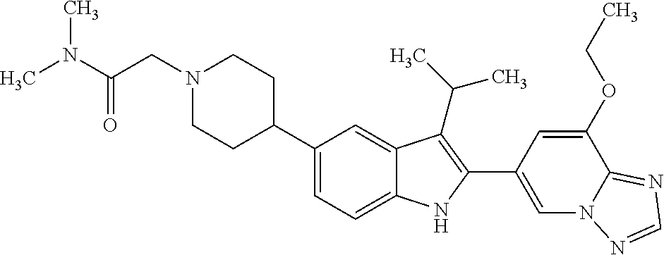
C1(C2CCN(CC(=O)N(C)C)CC2)=CC=C2C(=C1)C(C(C)C)=C(C1=CN3C(=NC=N3)C(OCC)=C1)N2
